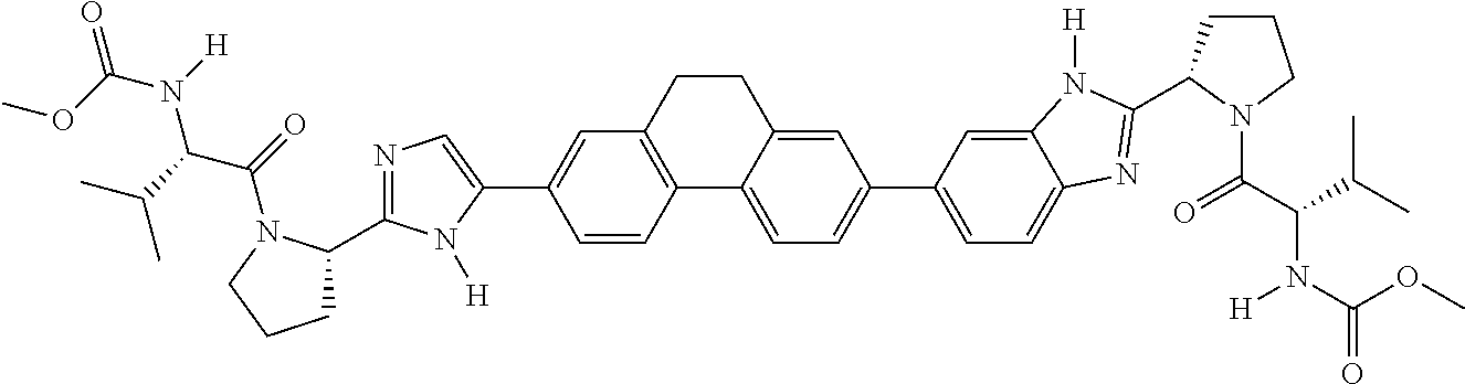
C12=C(C=C(C3=CN=C(C4CCCN4C(C(N(C(=O)OC)[H])C(C)C)=O)N3[H])C=C1)CCC1=CC(C3=CC=C4C(=C3)N([H])C(C3CCCN3C(C(C(C)C)N(C(OC)=O)[H])=O)=N4)=CC=C21
